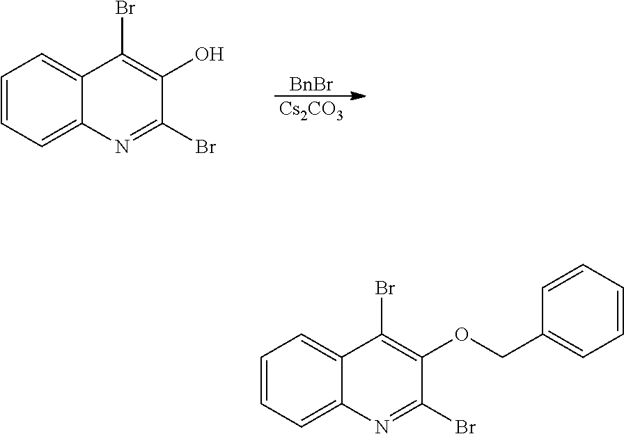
C1=CC=C2C(=C1)C(Br)=C(O)C(Br)=N2.[BnBr].[Cs2CO3].C1=CC=C2C(=C1)C(Br)=C(OCC1=CC=CC=C1)C(Br)=N2
